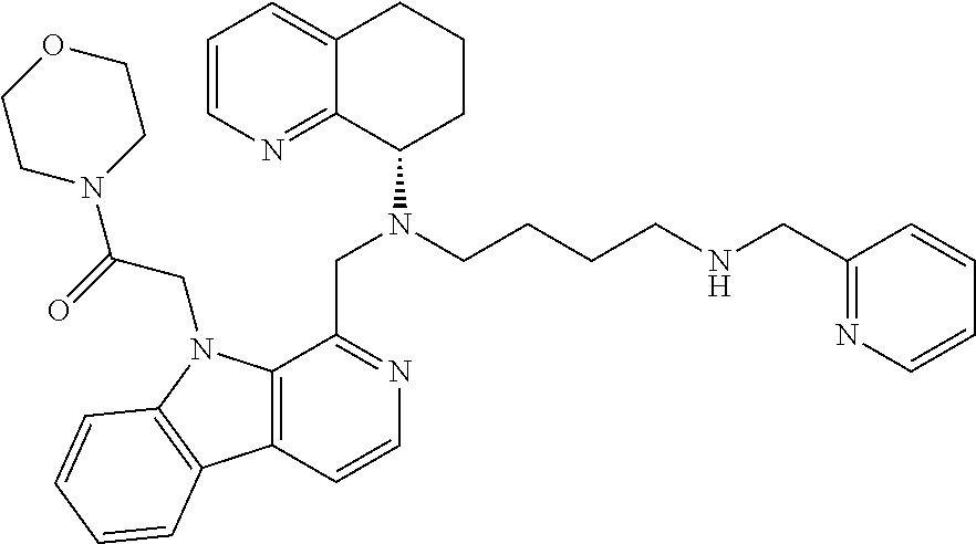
C1=CN=C2C(=C1)CCCC2N(CCCCNCC1=NC=CC=C1)CC1=NC=CC2=C1N(CC(N1CCOCC1)=O)C1=C2C=CC=C1
